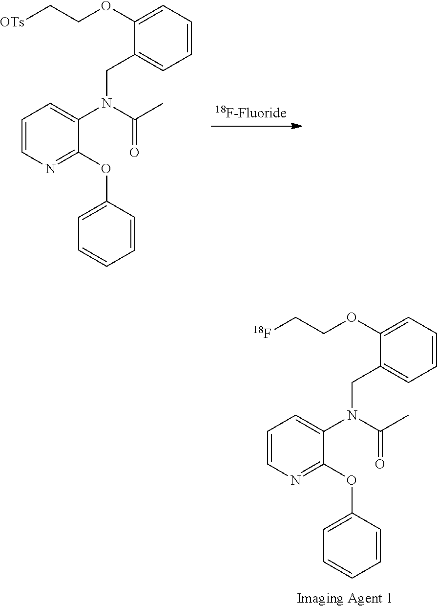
C1=CN=C(OC2=CC=CC=C2)C(N(CC2=CC=CC=C2OCC[OTs])C(C)=O)=C1.C1=CN=C(OC2=CC=CC=C2)C(N(CC2=CC=CC=C2OCC[18F])C(C)=O)=C1
